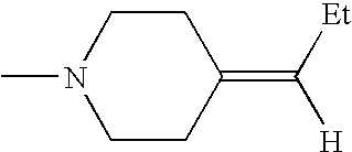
CN1CCC(=C([Et])[H])CC1
